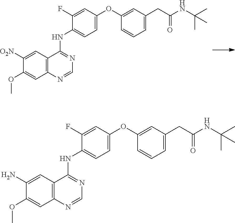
C1=C(OC2=CC(CC(NC(C)(C)C)=O)=CC=C2)C=C(F)C(NC2=NC=NC3=C2C=C([O2N])C(OC)=C3)=C1.C1=C(OC2=CC(CC(NC(C)(C)C)=O)=CC=C2)C=C(F)C(NC2=NC=NC3=C2C=C(N)C(OC)=C3)=C1
